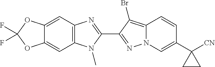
C1(C2=NN3C(=C2Br)C=CC(C2([CN])CC2)=C3)=NC2=C(N1C)C=C1C(=C2)OC(F)(F)O1
